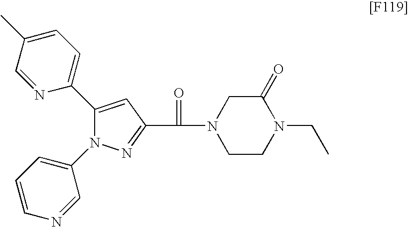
N1=C(C(=O)N2CCN(CC)C(=O)C2)C=C(C2=CC=C(C)C=N2)N1C1=CC=CN=C1
